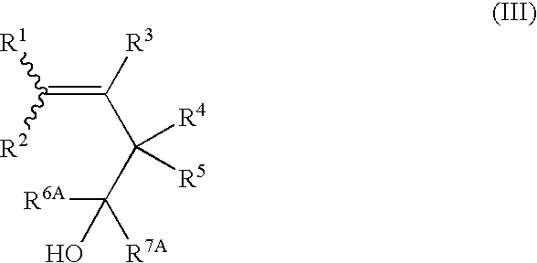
C(=C([R3])C(C([R6A])([R7A])O)([R4])[R5])([R1])[R2]
